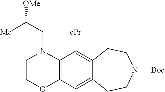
C12=C(N(CC([OMe])[Me])CCO1)C([cPr])=C1C(=C2)CCN([Boc])CC1
